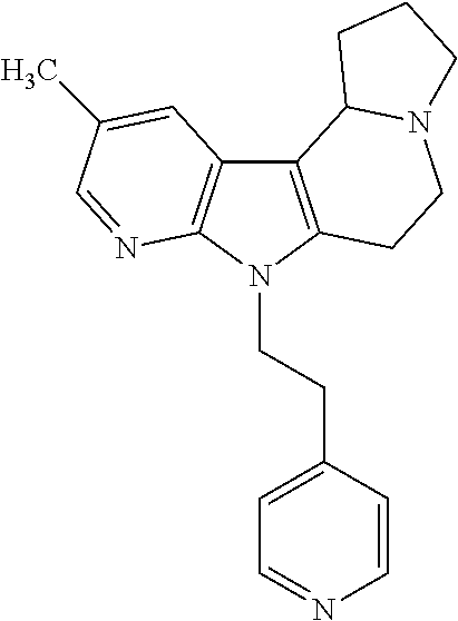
C12=C(N(CCC3=CC=NC=C3)C3=C1C=C(C)C=N3)CCN1C2CCC1
